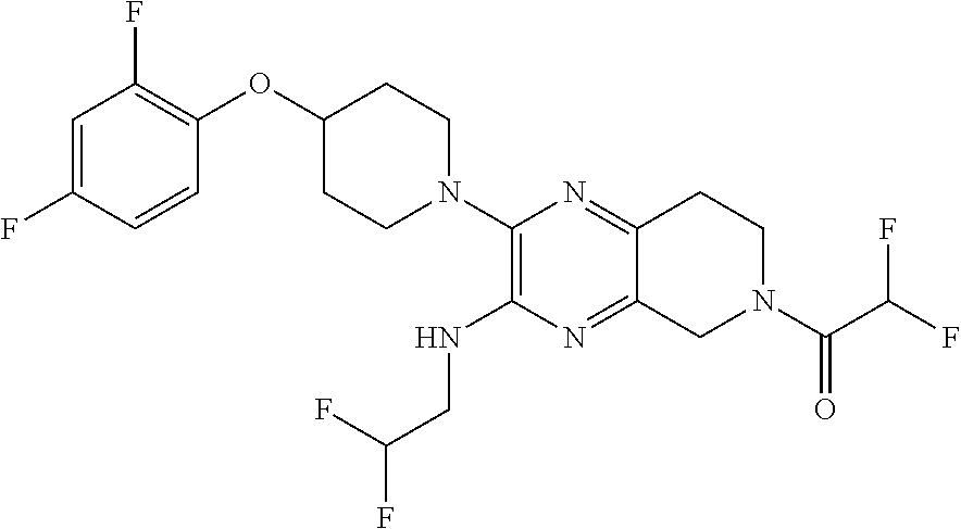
C1=C(F)C=CC(OC2CCN(C3=C(NCC(F)F)N=C4C(=N3)CCN(C(C(F)F)=O)C4)CC2)=C1F
